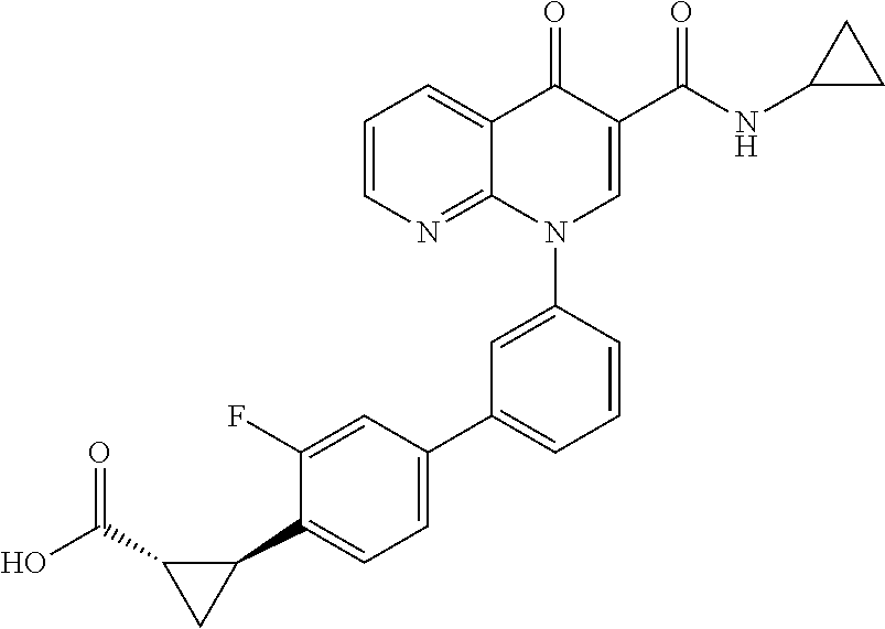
C1=CN=C2C(=C1)C(=O)C(C(NC1CC1)=O)=CN2C1=CC(C2=CC=C(C3C(C(O)=O)C3)C(F)=C2)=CC=C1
